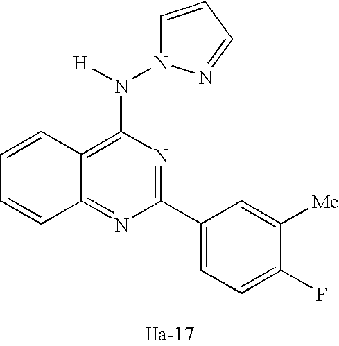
C12=NC(C3=CC=C(F)C([Me])=C3)=NC(N([H])N3C=CC=N3)=C1C=CC=C2
